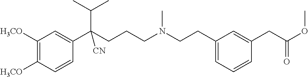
C1([H3CO])=C([H3CO])C=CC(C(CCCN(CCC2=CC=CC(CC(OC)=O)=C2)C)(C(C)C)[CN])=C1
